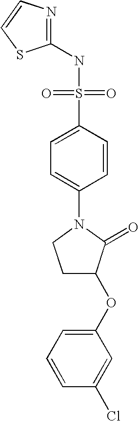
N1=C(NS(=O)(=O)C2=CC=C(N3CCC(OC4=CC=CC(Cl)=C4)C3=O)C=C2)SC=C1
